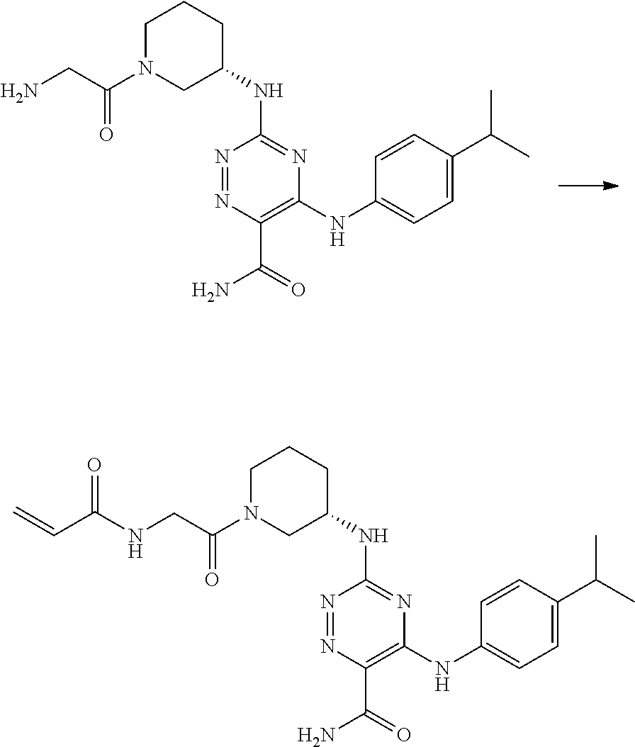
N1=NC(C(=O)N)=C(NC2=CC=C(C(C)C)C=C2)N=C1NC1CCCN(C(CN)=O)C1.N1=NC(C(=O)N)=C(NC2=CC=C(C(C)C)C=C2)N=C1NC1CCCN(C(CNC(C=C)=O)=O)C1
